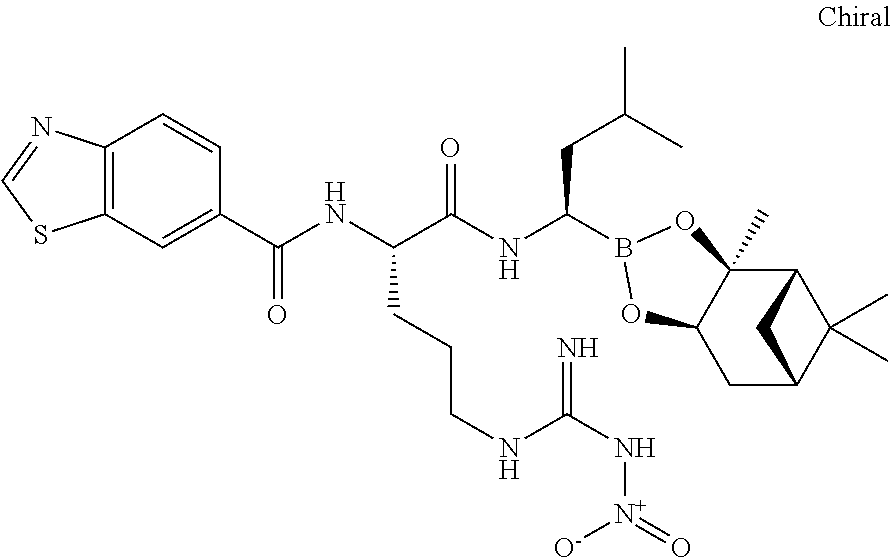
C12C3(C)C(CC(C1(C)C)C2)OB(C(NC(C(NC(=O)C1=CC2=C(C=C1)N=CS2)CCCNC(N[N+]([O-])=O)=N)=O)CC(C)C)O3
